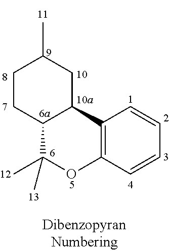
C12=C(C=CC=C1)OC(C)(C)C1C2CC(C)CC1
